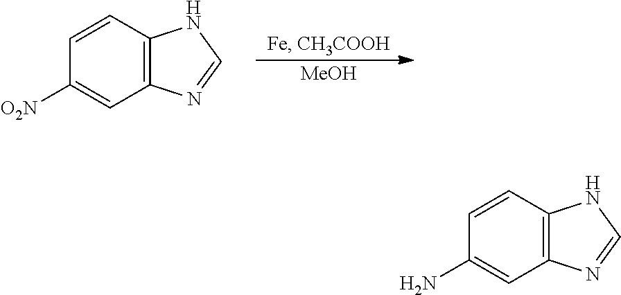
[MeOH].C1=CC2=C(C=C1[O2N])N=CN2.C1=CC2=C(C=C1N)N=CN2
